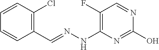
C(=NNC1=C(F)C=NC(O)=N1)C1=C(Cl)C=CC=C1
